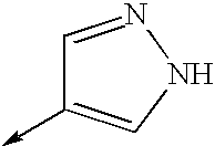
C1=NNC=C1->C
